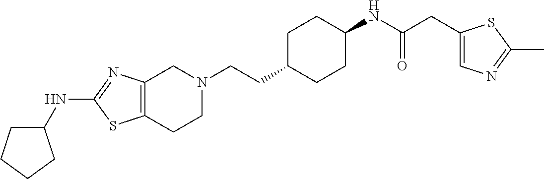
C12=C(CCN(CCC3CCC(NC(CC4=CN=C(C)S4)=O)CC3)C1)SC(NC1CCCC1)=N2
